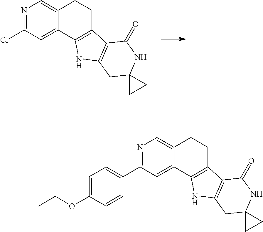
N1=C(Cl)C=C2C(=C1)CCC1=C2NC2=C1C(=O)NC1(C2)CC1.N1=C(C2=CC=C(OCC)C=C2)C=C2C(=C1)CCC1=C2NC2=C1C(=O)NC1(C2)CC1
